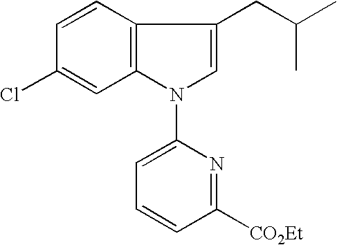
C12=C(C=CC(Cl)=C1)C(CC(C)C)=CN2C1=CC=CC([CO2Et])=N1
